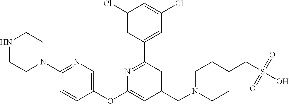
N1CCN(C2=NC=C(OC3=CC(CN4CCC(CS(=O)(O)=O)CC4)=CC(C4=CC(Cl)=CC(Cl)=C4)=N3)C=C2)CC1
